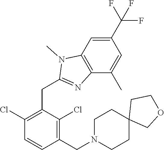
C1(Cl)=C(CC2=NC3=C(C=C(C(F)(F)F)C=C3C)N2C)C(Cl)=C(CN2CCC3(CC2)COCC3)C=C1
